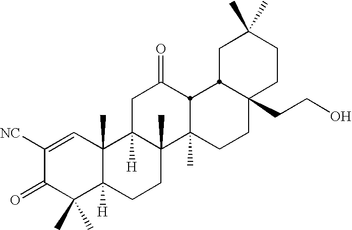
C1([NC])=CC2(C)C([H])(C(C)(C)C1=O)CCC1(C)C2([H])CC(=O)C2C1(C)CCC1(CCO)CCC(C)(C)CC12
